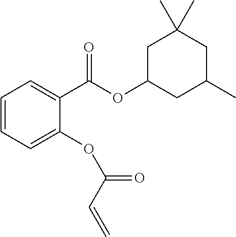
C1(OC(C2=CC=CC=C2OC(=O)C=C)=O)CC(C)CC(C)(C)C1
